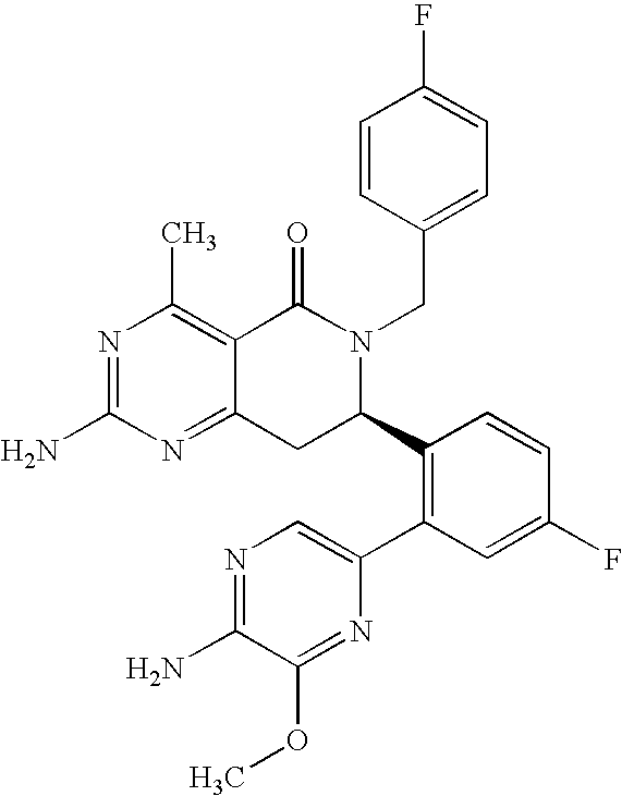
C12=NC(N)=NC(C)=C1C(=O)N(CC1=CC=C(F)C=C1)C(C1=C(C3=CN=C(N)C(OC)=N3)C=C(F)C=C1)C2
